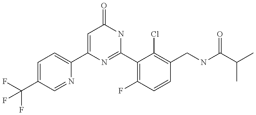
C1(C2=CC=C(C(F)(F)F)C=N2)=CC(=O)NC(C2=C(F)C=CC(CNC(C(C)C)=O)=C2Cl)=N1
